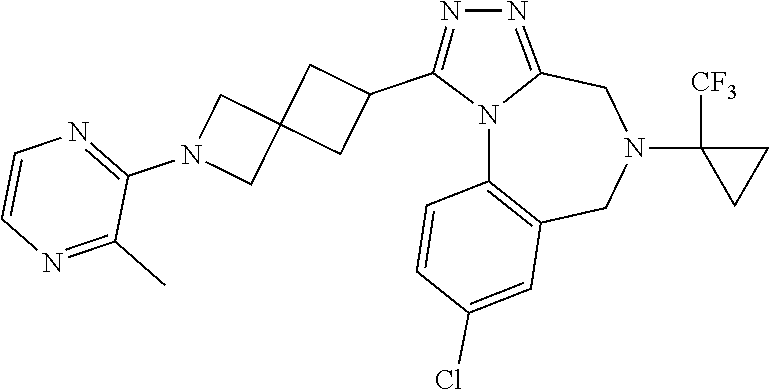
N12C3=C(CN(C4([CF3])CC4)CC1=NN=C2C1CC2(C1)CN(C1=NC=CN=C1C)C2)C=C(Cl)C=C3
